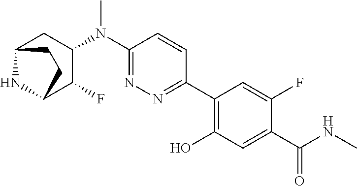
C1(C2=NN=C(N(C3CC4NC(C3F)CC4)C)C=C2)=C(O)C=C(C(NC)=O)C(F)=C1
